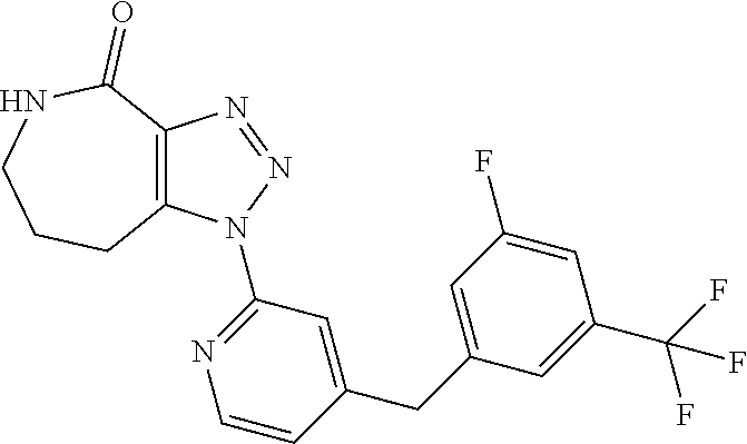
C12=C(N=NN1C1=NC=CC(CC3=CC(F)=CC(C(F)(F)F)=C3)=C1)C(=O)NCCC2
